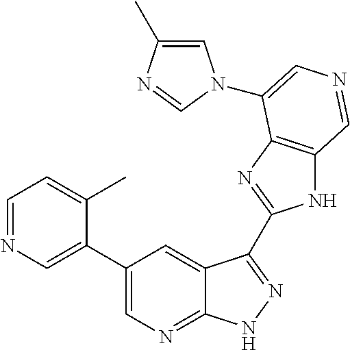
C1(C2=CN=CC=C2C)=CN=C2C(=C1)C(C1=NC3=C(N1)C=NC=C3N1C=C(C)N=C1)=NN2
